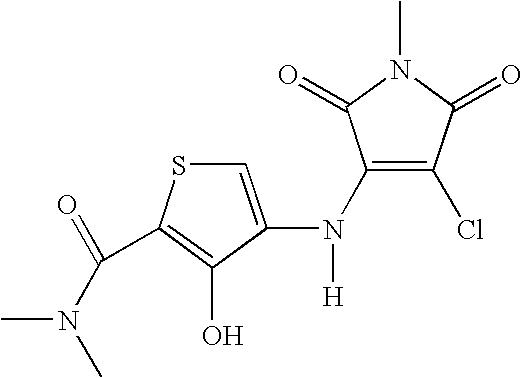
N(C1=C(Cl)C(=O)N(C)C1=O)([H])C1=CSC(C(=O)N(C)C)=C1O
